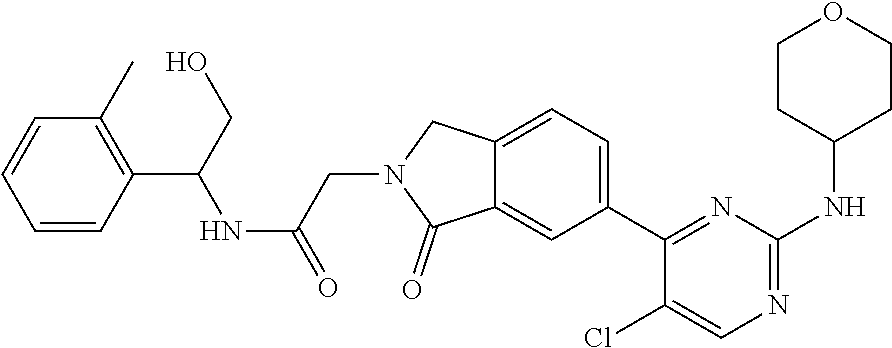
C12=CC=C(C3=NC(NC4CCOCC4)=NC=C3Cl)C=C1C(=O)N(CC(NC(C1=C(C)C=CC=C1)CO)=O)C2
